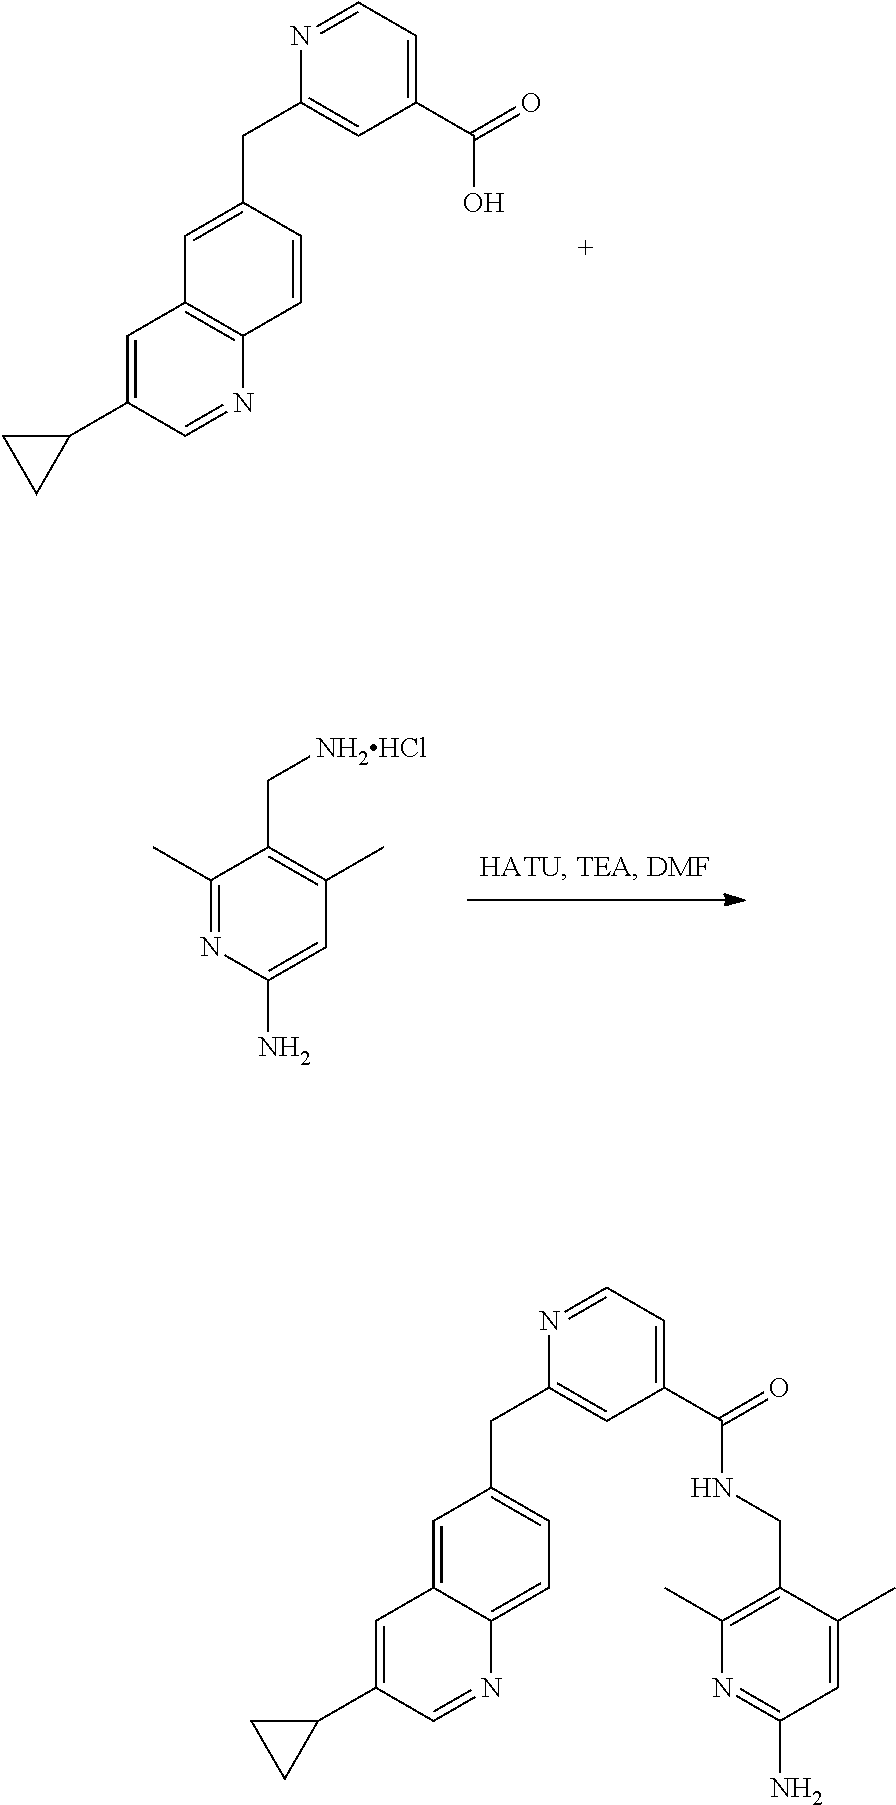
C(C1=CC2=C(N=CC(C3CC3)=C2)C=C1)C1=CC(C(=O)O)=CC=N1.[NH2HCl]CC1=C(C)C=C(N)N=C1C.C(C1=CC=C2C(=C1)C=C(C1CC1)C=N2)C1=CC(C(=O)NCC2=C(C)N=C(N)C=C2C)=CC=N1
